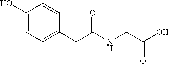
C1(O)=CC=C(CC(NCC(O)=O)=O)C=C1
